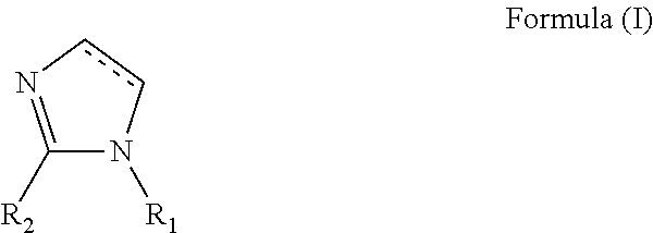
C1([R2])=NccN1[R1]
